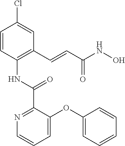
C1=CC(NC(C2=NC=CC=C2OC2=CC=CC=C2)=O)=C(C=CC(NO)=O)C=C1Cl
